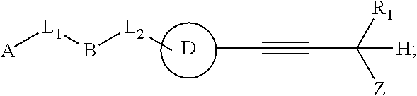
[D].[L1]([A])B[L2]C.CC#CC([Z])([R1])[H]
